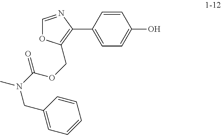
C1=CC(C2=C(COC(N(CC3=CC=CC=C3)C)=O)OC=N2)=CC=C1O
